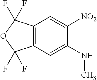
C12=C(C=C(NC)C([NO2])=C1)C(F)(F)OC2(F)F
